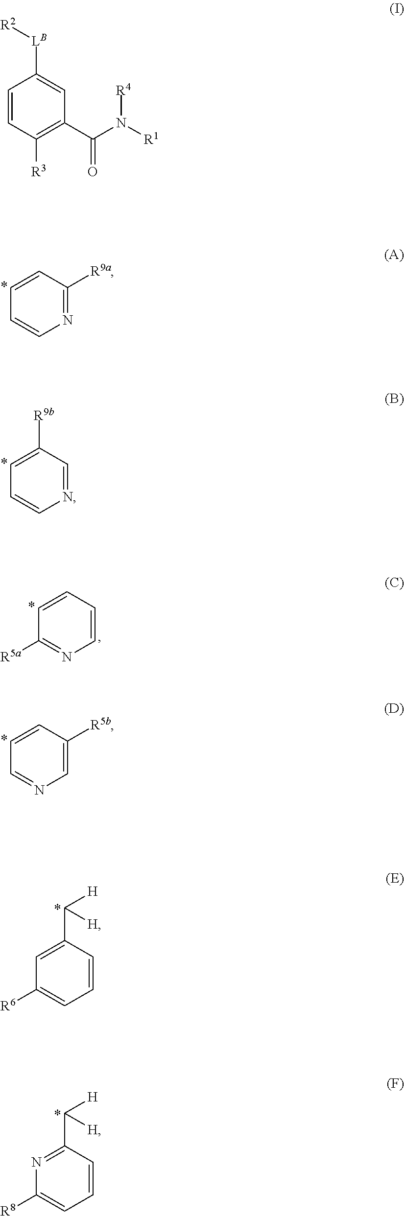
N1=C([R9a])C=CC=C1.N1=CC([R9b])=CC=C1.C1=CC=CC([R5a])=N1.C1=C([R5b])C=CC=N1.C1=CC(C([H])[H])=CC([R6])=C1.C1=CC(C([H])[H])=NC([R8])=C1.C1=CC([R3])=C(C(N([R1])[R4])=O)C=C1[LB][R2]
